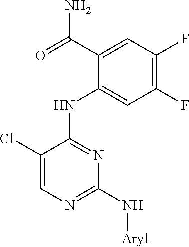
C1(C(=O)N)=CC(F)=C(F)C=C1NC1=NC(N[Aryl])=NC=C1Cl
